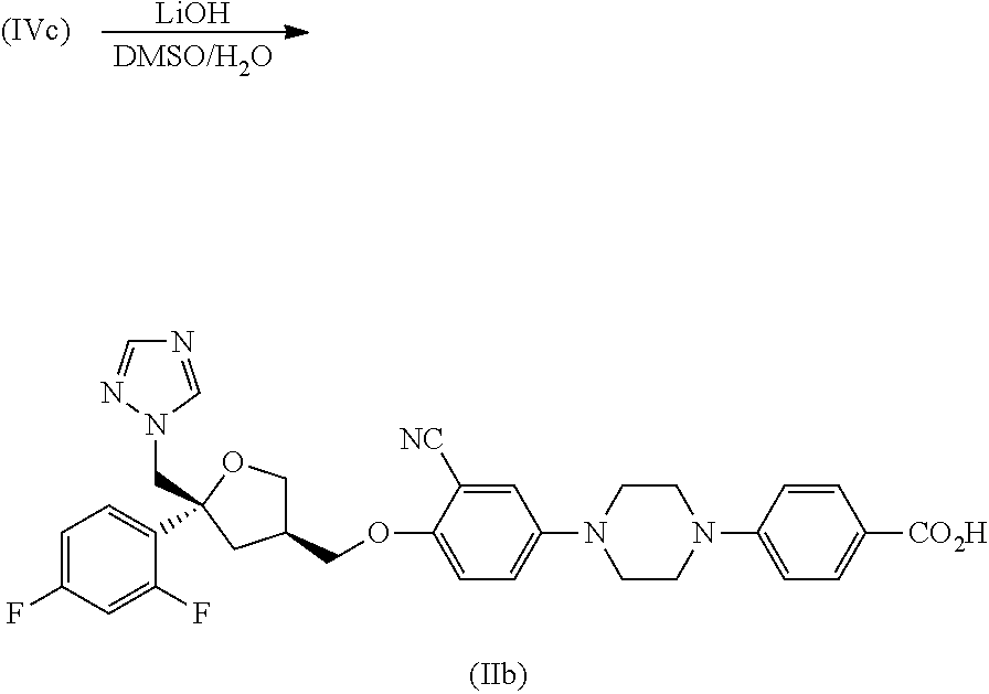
[LiOH].C1=C(F)C=C(F)C(C2(CN3C=NC=N3)CC(COC3=CC=C(N4CCN(C5=CC=C([CO2H])C=C5)CC4)C=C3[NC])CO2)=C1
